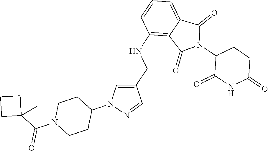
C1(NCC2=CN(C3CCN(C(C4(C)CCC4)=O)CC3)N=C2)=C2C(=CC=C1)C(=O)N(C1C(=O)NC(=O)CC1)C2=O
